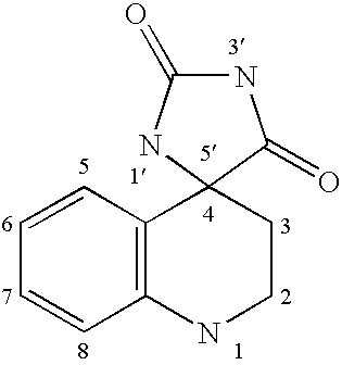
N1C(=O)NC2(C1=O)C1=C(NCC2)C=CC=C1
